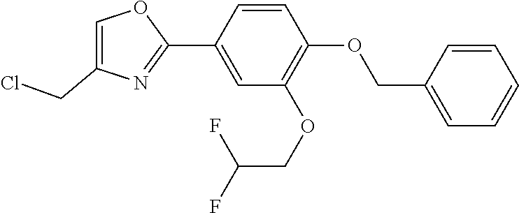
C1=CC(C2=NC(CCl)=CO2)=CC(OCC(F)F)=C1OCC1=CC=CC=C1
